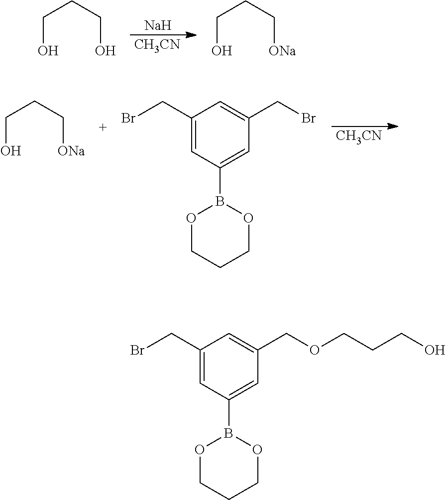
[Na].[CH3CN].C(O)CCO.C(O)CC[ONa].[CH3CN].C(O)CC[ONa].C1(CBr)=CC(B2OCCCO2)=CC(CBr)=C1.C1(CBr)=CC(B2OCCCO2)=CC(COCCCO)=C1
